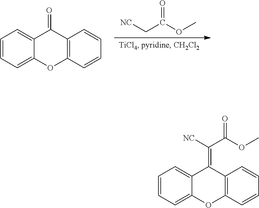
C1=CC=C2C(=C1)C(=O)C1=C(O2)C=CC=C1.[NC]CC(OC)=O.C1=CC=C2C(=C1)C(=C([NC])C(OC)=O)C1=C(O2)C=CC=C1
